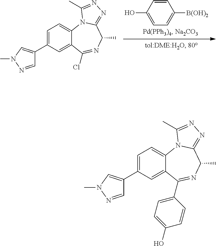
C1=CC(O)=CC=C1[B(OH)2].C12=CC=C(C3=CN(C)N=C3)C=C1C(Cl)=NC(C)C1=NN=C(C)N21.C12=CC=C(C3=CN(C)N=C3)C=C1C(C1=CC=C(O)C=C1)=NC(C)C1=NN=C(C)N21
